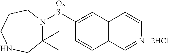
[O2S](C1=CC2=C(C=C1)C=NC=C2)N1C(C)(C)CNCCC1
